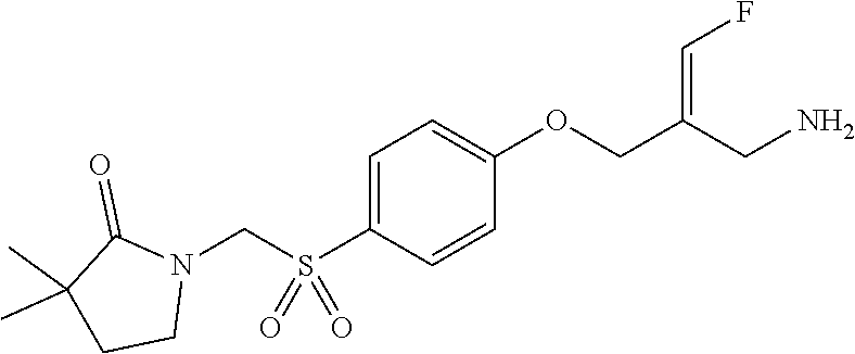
C1=C(S(CN2C(=O)C(C)(C)CC2)(=O)=O)C=CC(OCC(CN)=CF)=C1
